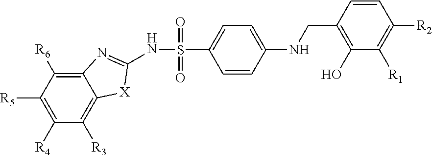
C12=C([R6])C([R5])=C([R4])C([R3])=C1[X]C(NS(=O)(=O)C1=CC=C(NCC3=C(O)C([R1])=C([R2])C=C3)C=C1)=N2
